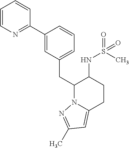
C1(CC2N3C(=CC(C)=N3)CCC2NS(C)(=O)=O)=CC=CC(C2=NC=CC=C2)=C1
